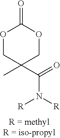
O1CC(C(N([R])[R])=O)(C)COC1=O
